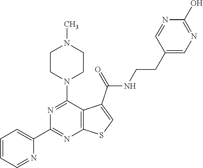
N1=C(N2CCN(C)CC2)C2=C(N=C1C1=CC=CC=N1)SC=C2C(NCCC1=CN=C(O)N=C1)=O
